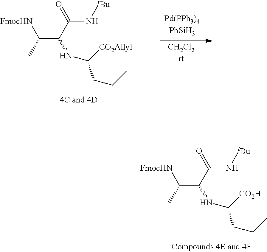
N(C([CO2H])CCC)C(C(C)[FmocHN])C(=O)N[tBu].[Pd(PPh3)4PhSiH3].[CH2Cl2rt].N(C([CO2Allyl])CCC)C(C(C)[FmocHN])C(=O)N[tBu]
